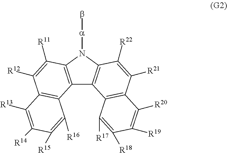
b[a]N1C2=C(C3=C1C([R22])=C([R21])C1=C3C([R17])=C([R18])C([R19])=C1[R20])C1=C(C([R12])=C2[R11])C([R13])=C([R14])C([R15])=C1[R16]
